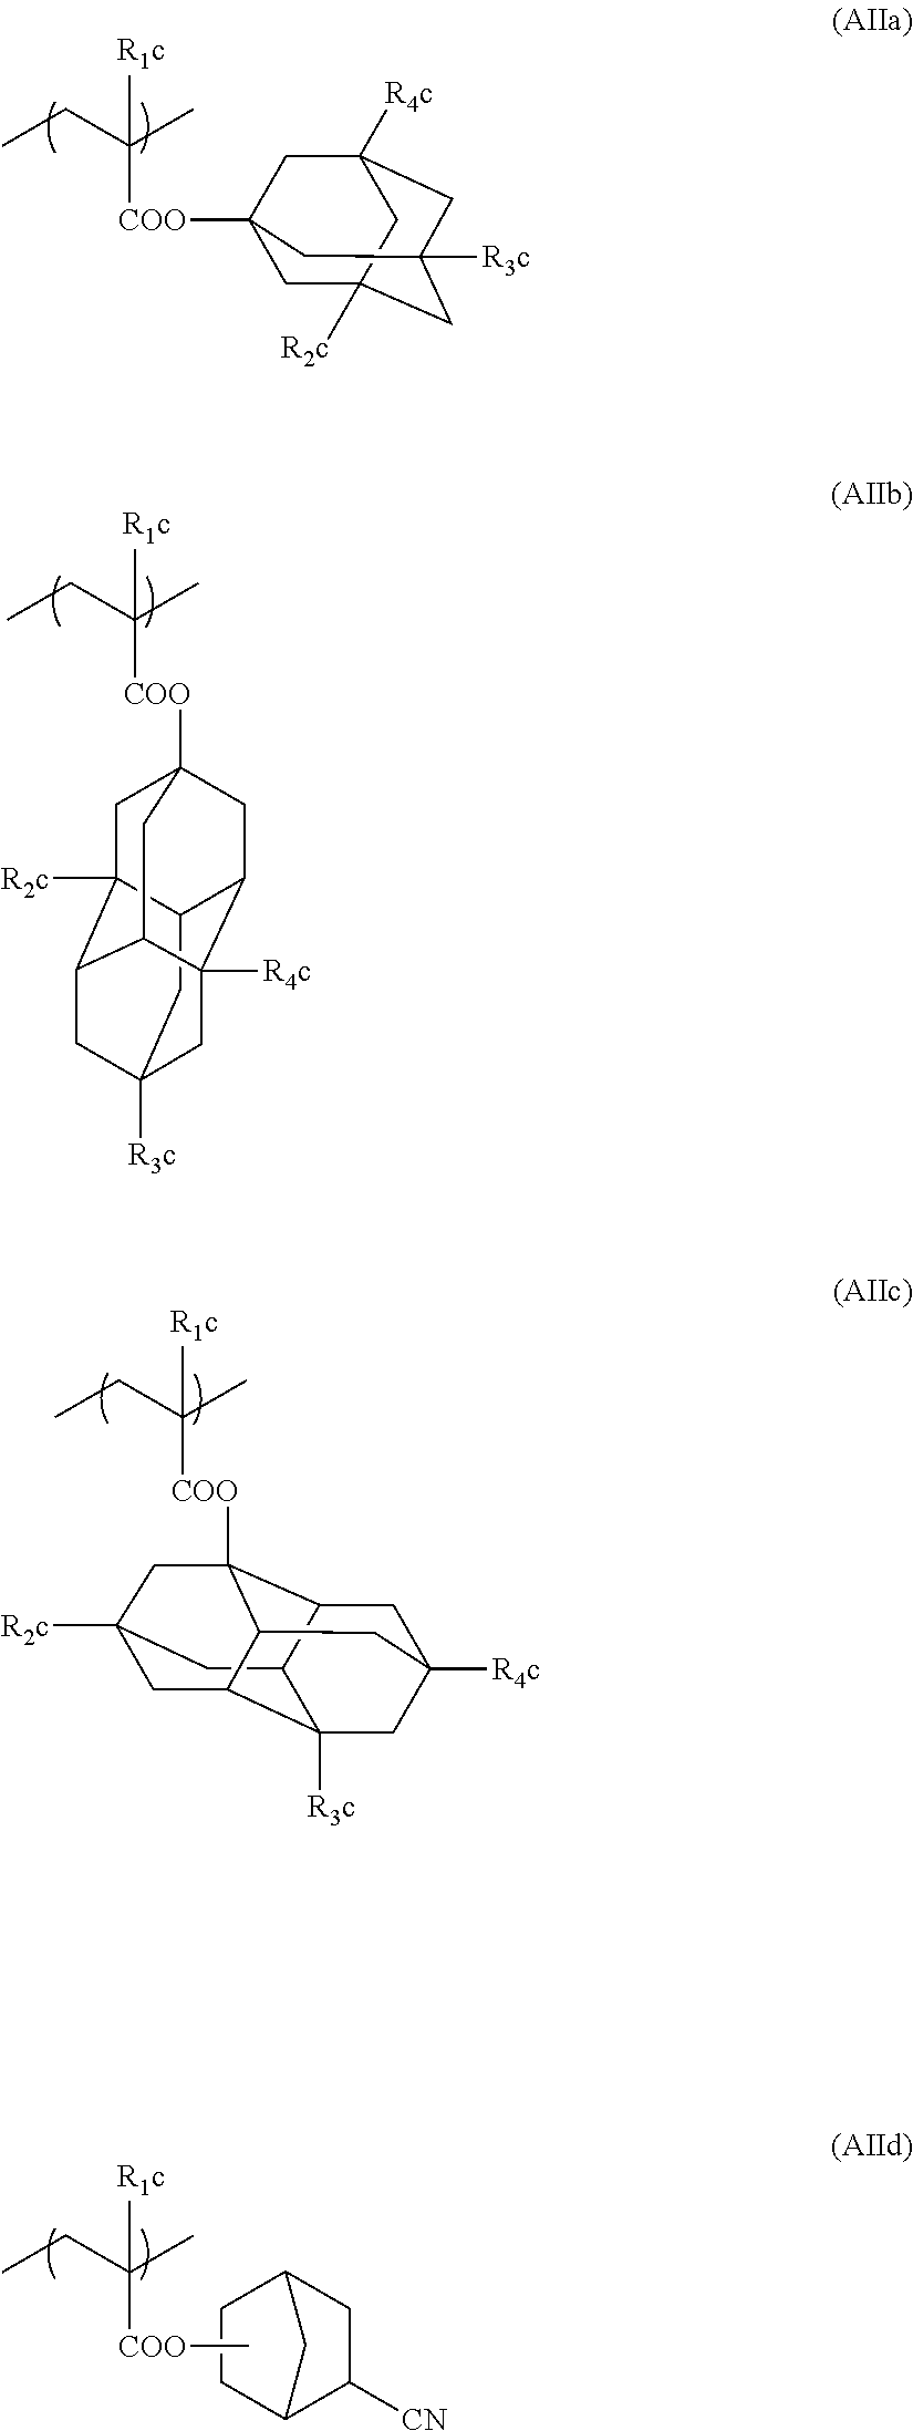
CCC([COO]C12CC3([R2c])CC([R3c])(CC([R4c])(C1)C3)C2)(C)[R1c].C12CC3([R3c])CC4C1([R2c])CC1([COO]C(CC)(C)[R1c])CC2C([R4c])(C4C1)C3.C12CC3([R2c])CC4([COO]C(CC)(C)[R1c])C1CC1([R4c])CC2([R3c])C(C4C1)C3.C1C2C([CN])CC(C1)C2.CCC([COO]C)(C)[R1c]
